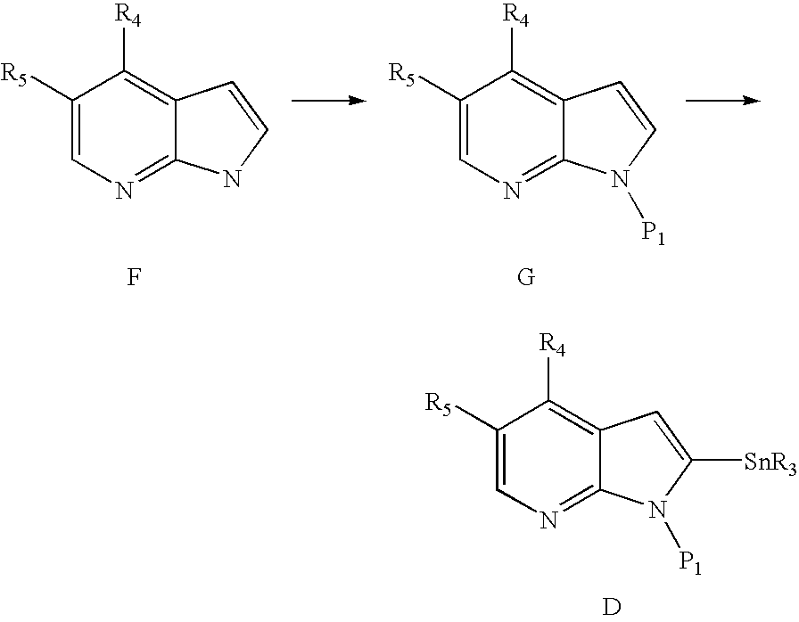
C1([R5])=CN=C2C(=C1[R4])C=CN2.F.C1([R5])=CN=C2C(=C1[R4])C=CN2[P1].[G].C1([R5])=CN=C2C(=C1[R4])C=C([SnR3])N2[P1].[D]
